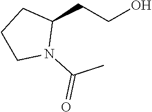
C1(CCO)CCCN1C(C)=O
